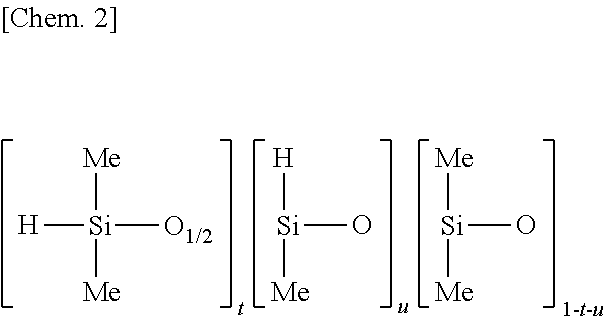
[Si]([Me])([H])O.[Si]([Me])([Me])O.[Si]([Me])([Me])([O1/2])[H]
